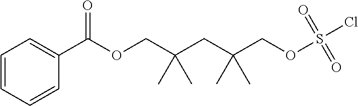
C1=C(C(OCC(CC(COS(=O)(=O)Cl)(C)C)(C)C)=O)C=CC=C1
